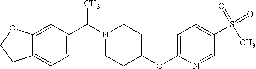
N1(C(C2=CC=C3C(=C2)OCC3)C)CCC(OC2=CC=C(S(=O)(C)=O)C=N2)CC1
